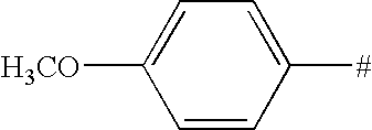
C1([H3CO])=CC=C([#])C=C1
